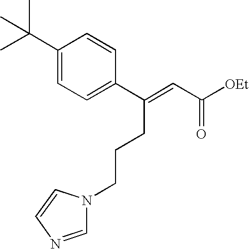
[OEt]C(C=C(C1=CC=C(C(C)(C)C)C=C1)CCCN1C=NC=C1)=O
